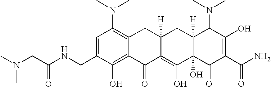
N(CC1=CC(N(C)C)=C2C(=C1O)C(=O)C1=C(O)C3(O)C([H])(CC1([H])C2)C(N(C)C)C(O)=C(C(N)=O)C3=O)C(CN(C)C)=O
